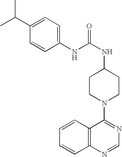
C1=CC2=C(C=C1)N=CN=C2N1CCC(NC(=O)NC2=CC=C(C(C)C)C=C2)CC1
